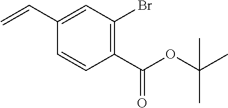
C1(C=C)=CC(Br)=C(C(=O)OC(C)(C)C)C=C1
